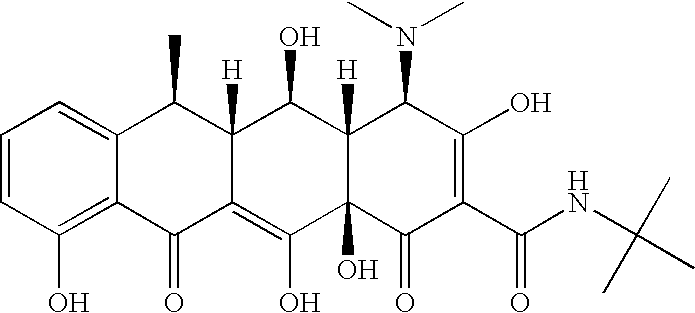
C1=CC(O)=C2C(=C1)C(C)C1([H])C(=C(O)C3(O)C([H])(C1O)C(N(C)C)C(O)=C(C(NC(C)(C)C)=O)C3=O)C2=O
